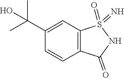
C1(C(C)(C)O)=CC2=C(C=C1)C(=O)NS2(=N)=O
